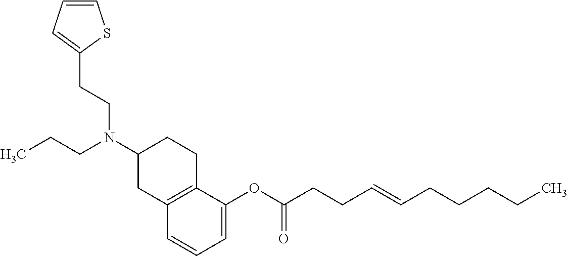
C12=C(CCC(N(CCC)CCC3=CC=CS3)C1)C(OC(CCC=CCCCCC)=O)=CC=C2
